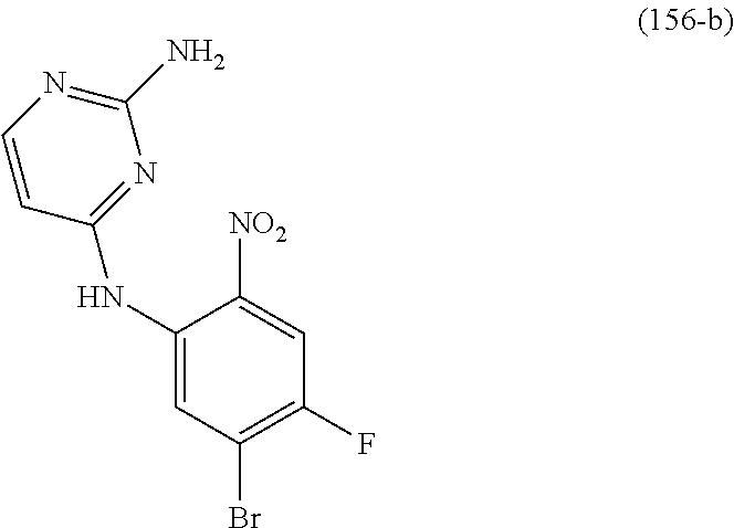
C1(NC2=CC(Br)=C(F)C=C2[NO2])=NC(N)=NC=C1
